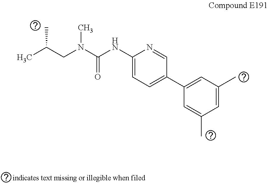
C1(C2=CC=C(NC(N(CC(C)C)C)=O)N=C2)=CC(C)=CC(C)=C1
